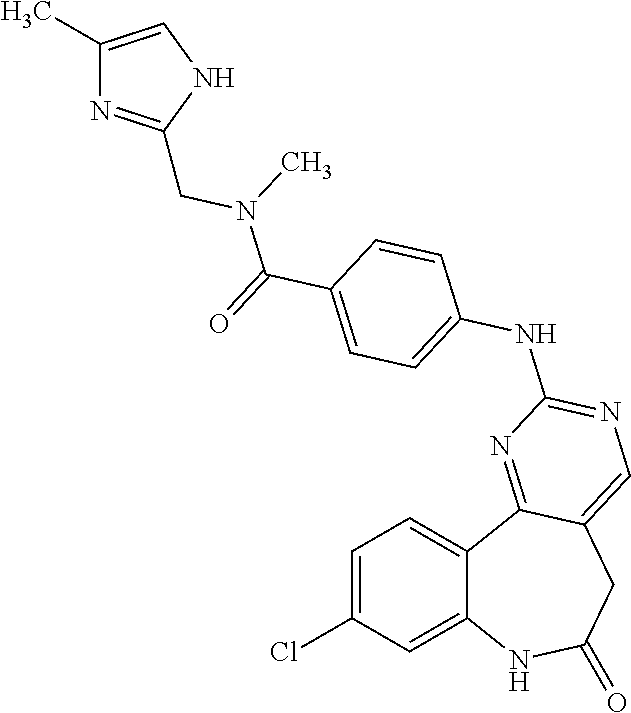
C1=C(Cl)C=C2C(=C1)C1=NC(NC3=CC=C(C(=O)N(CC4=NC(C)=CN4)C)C=C3)=NC=C1CC(=O)N2
